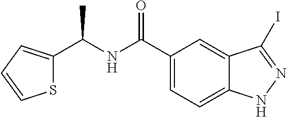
C1(C(NC(C2=CC=C3C(=C2)C(I)=NN3)=O)C)=CC=CS1
